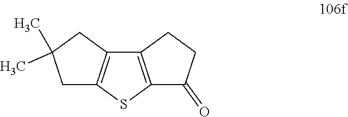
C12=C(SC3=C1CC(C)(C)C3)C(=O)CC2
